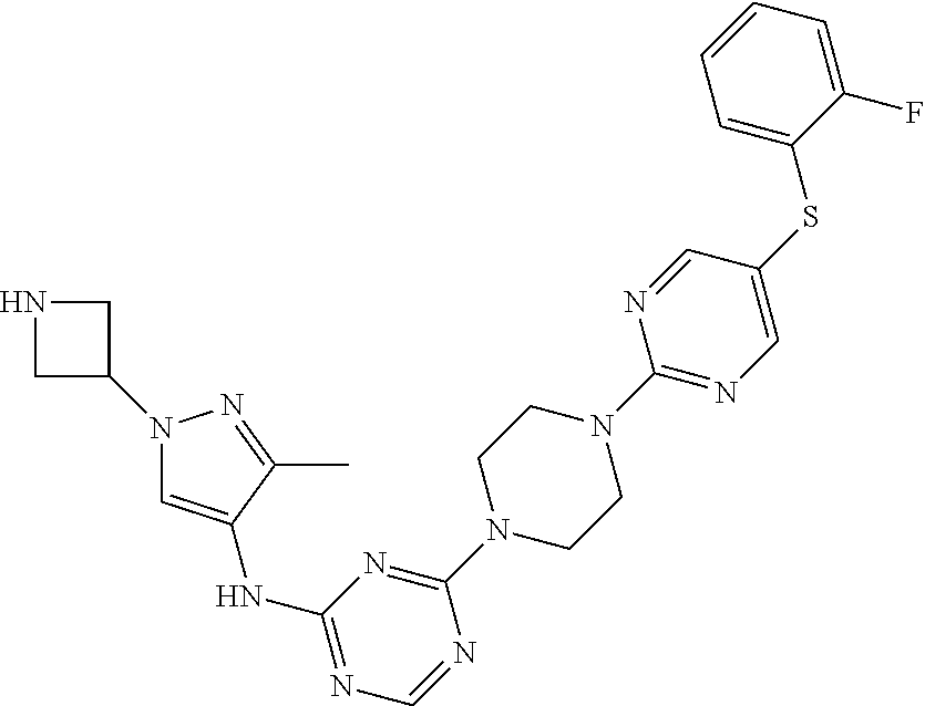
C1C(N2C=C(NC3=NC=NC(N4CCN(C5=NC=C(SC6=CC=CC=C6F)C=N5)CC4)=N3)C(C)=N2)CN1
